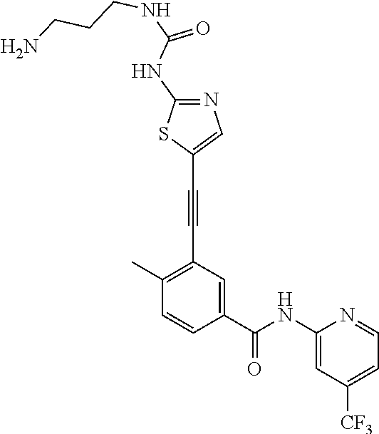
C1(C)=C(C#CC2=CN=C(NC(=O)NCCCN)S2)C=C(C(NC2=CC([CF3])=CC=N2)=O)C=C1
